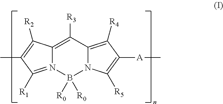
C12=C([R3])C3=C([R4])C([A]C)=C([R5])N3B([R0])([R0])N1=C([R1])C(C)=C2[R2]
